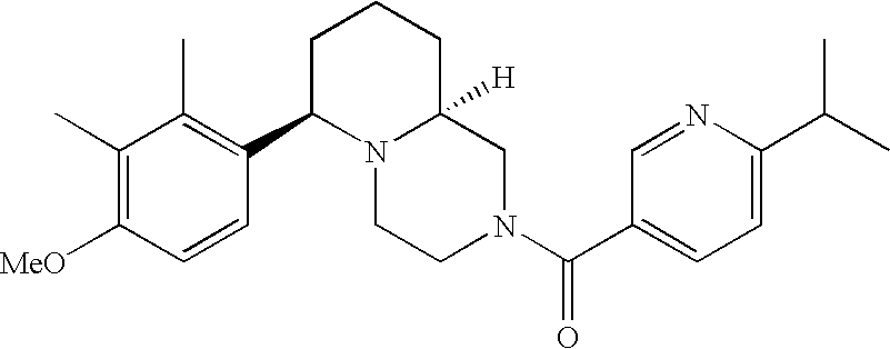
C1=C(C(C)C)N=CC(C(N2CC3([H])N(CC2)C(C2=C(C)C(C)=C([MeO])C=C2)CCC3)=O)=C1
